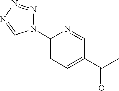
C1(N2N=NN=C2)=CC=C(C(C)=O)C=N1
